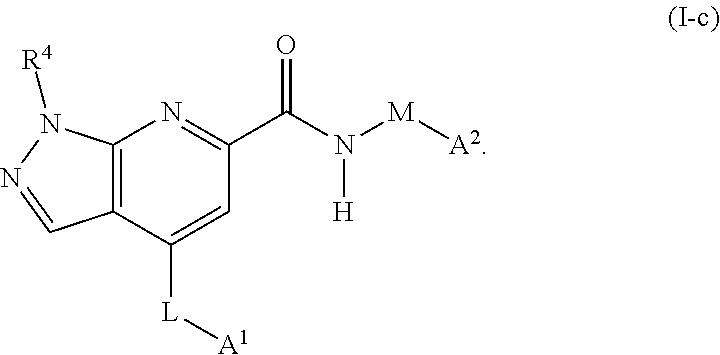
C12=C(C([L][A1])=CC(C(N([M][A2])[H])=O)=N1)C=NN2[R4]
